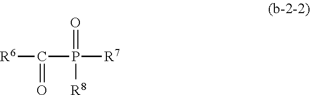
[R6]C(=O)P(=O)([R7])[R8]
